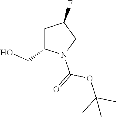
C1C(CO)N(C(OC(C)(C)C)=O)CC1F
